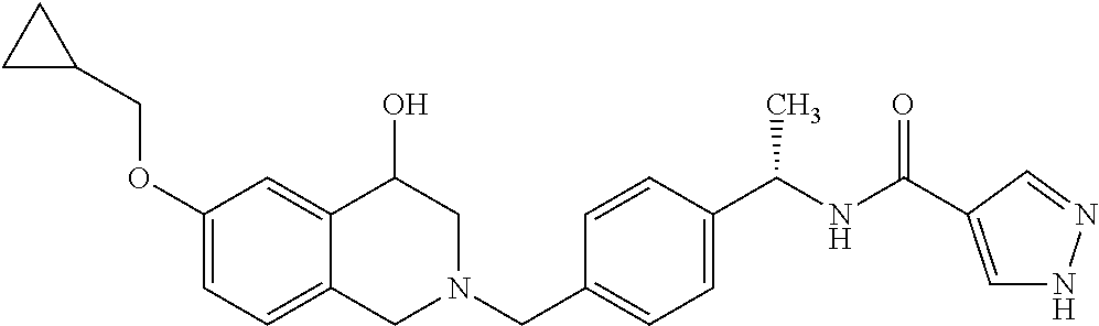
C1(OCC2CC2)=CC=C2C(=C1)C(O)CN(CC1=CC=C(C(NC(=O)C3=CNN=C3)C)C=C1)C2
